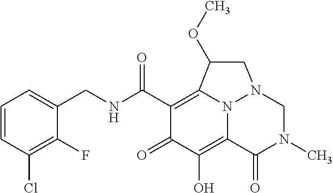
C1=CC(Cl)=C(F)C(CNC(C2=C3N4C(=C(O)C2=O)C(=O)N(C)CN4CC3OC)=O)=C1
